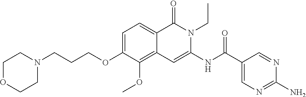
C1=C(OCCCN2CCOCC2)C(OC)=C2C(=C1)C(=O)N(CC)C(NC(=O)C1=CN=C(N)N=C1)=C2
